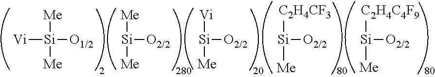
[Si]([O2/2])([Me])[Me].[Si]([O2/2])([C2H4CF3])[Me].[Vi][Si]([O1/2])([Me])[Me].[Si]([O2/2])([C2H4C4F9])[Me].[Si]([O2/2])([Vi])[Me]
